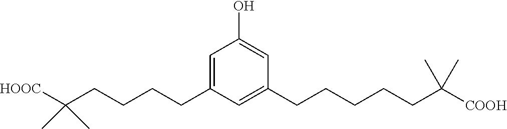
C1(CCCCC(C)(C)[HOOC])=CC(O)=CC(CCCCCC(C)(C)[COOH])=C1
